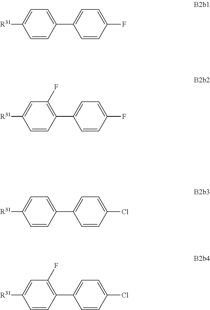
C1([R31])=CC=C(C2=CC=C(F)C=C2)C=C1.C1=C([R31])C=CC(C2=CC=C(F)C=C2)=C1F.C1([R31])=CC=C(C2=CC=C(Cl)C=C2)C=C1.C1([R31])=CC(F)=C(C2=CC=C(Cl)C=C2)C=C1
